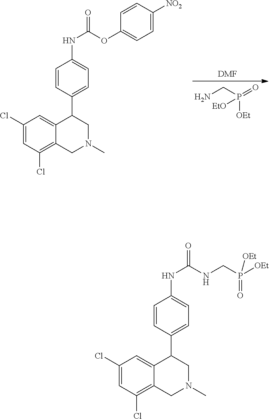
C1(Cl)=CC(Cl)=C2C(=C1)C(C1=CC=C(NC(=O)OC3=CC=C([NO2])C=C3)C=C1)CN(C)C2.NCP(=O)([OEt])[EtO].[DMF].C1(Cl)=CC(Cl)=C2C(=C1)C(C1=CC=C(NC(=O)NCP([OEt])(=O)[OEt])C=C1)CN(C)C2
